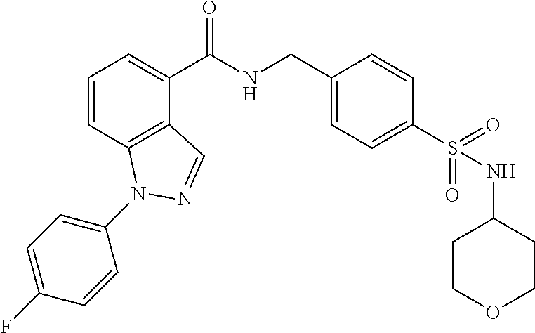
C1=CC2=C(C(C(NCC3=CC=C(S(=O)(=O)NC4CCOCC4)C=C3)=O)=C1)C=NN2C1=CC=C(F)C=C1
